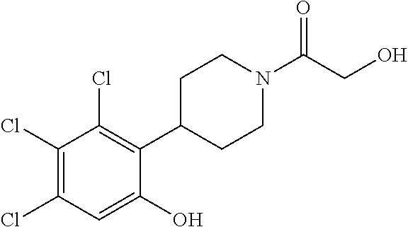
C1(Cl)=C(Cl)C=C(O)C(C2CCN(C(CO)=O)CC2)=C1Cl
